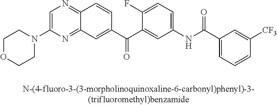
C1=C(N2CCOCC2)N=C2C(=N1)C=CC(C(C1=CC(NC(C3=CC=CC([CF3])=C3)=O)=CC=C1F)=O)=C2
